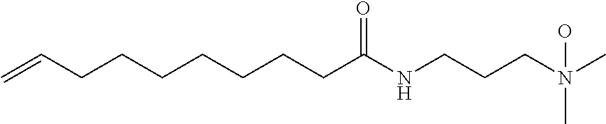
C(CCCCCCC(NCCCN(C)(C)O)=O)C=C
